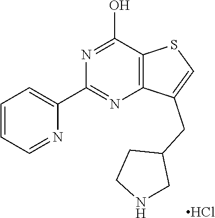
C1=CC=NC(C2=NC3=C(C(O)=N2)SC=C3CC2CCNC2)=C1.Cl
